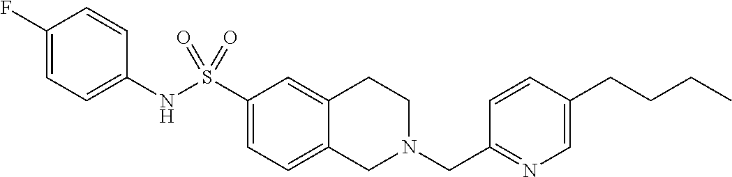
C1(F)=CC=C(NS(C2=CC=C3C(=C2)CCN(CC2=NC=C(CCCC)C=C2)C3)(=O)=O)C=C1
